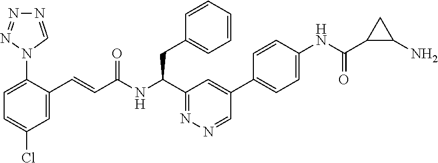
C1=C(C=CC(NC(C2=NN=CC(C3=CC=C(NC(=O)C4C(N)C4)C=C3)=C2)CC2=CC=CC=C2)=O)C(N2C=NN=N2)=CC=C1Cl
